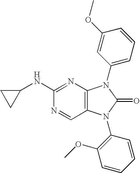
C1(NC2CC2)=NC2=C(C=N1)N(C1=C(OC)C=CC=C1)C(=O)N2C1=CC=CC(OC)=C1
